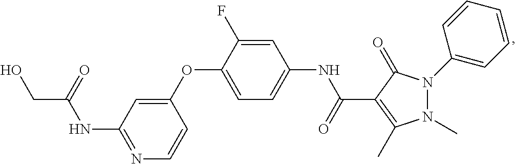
C1(OC2=CC=C(NC(C3=C(C)N(C)N(C4=CC=CC=C4)C3=O)=O)C=C2F)=CC(NC(=O)CO)=NC=C1
